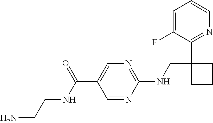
C(C1=CN=C(NCC2(C3=NC=CC=C3F)CCC2)N=C1)(NCCN)=O
